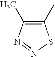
C1(C)=C(C)N=NS1
